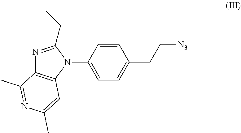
N1(C2=CC=C(CC[N3])C=C2)C(CC)=NC2=C1C=C(C)N=C2C
